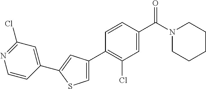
C1(C2=CC(C3=C(Cl)C=C(C(N4CCCCC4)=O)C=C3)=CS2)=CC(Cl)=NC=C1
